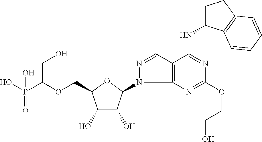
C(OCC1C(O)C(O)C(N2C3=C(C=N2)C(NC2CCC4=C2C=CC=C4)=NC(OCCO)=N3)O1)(CO)P(O)(=O)O
